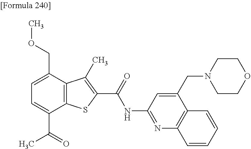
C1=C(C(=O)C)C2=C(C(COC)=C1)C(C)=C(C(=O)NC1=NC3=C(C(CN4CCOCC4)=C1)C=CC=C3)S2
